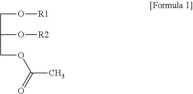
O(CC(O[R2])COC(C)=O)[R1]
